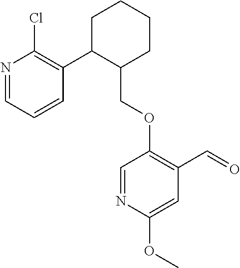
C1C(C2=C(Cl)N=CC=C2)C(COC2=C(C=O)C=C(OC)N=C2)CCC1
